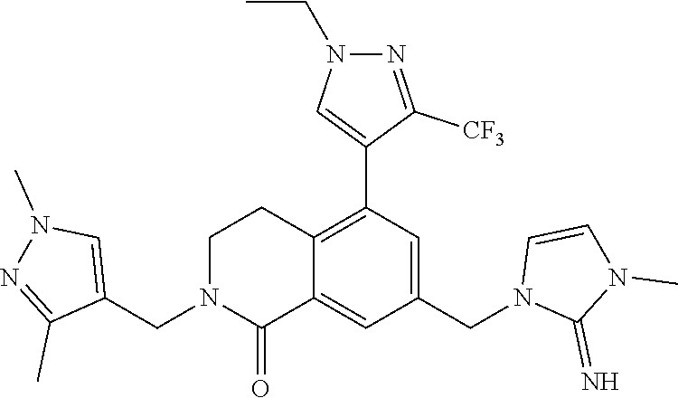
C1(CN2C(=O)C3=CC(CN4C(=N)N(C)C=C4)=CC(C4=CN(CC)N=C4[CF3])=C3CC2)=CN(C)N=C1C
